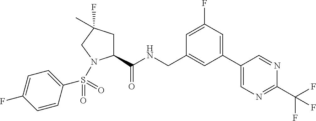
C1(C(NCC2=CC(C3=CN=C(C(F)(F)F)N=C3)=CC(F)=C2)=O)CC(F)(C)CN1S(C1=CC=C(F)C=C1)(=O)=O
